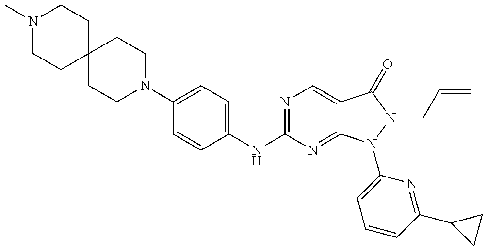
N1(C)CCC2(CC1)CCN(C1=CC=C(NC3=NC=C4C(=N3)N(C3=CC=CC(C5CC5)=N3)N(CC=C)C4=O)C=C1)CC2
